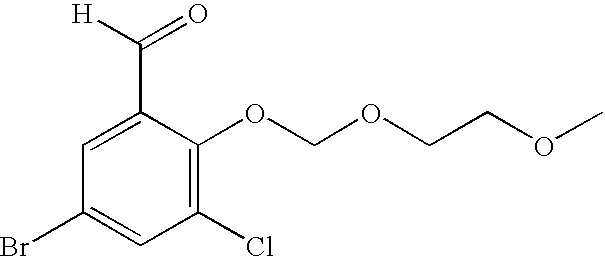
C1(OCOCCOC)=C(Cl)C=C(Br)C=C1C([H])=O
